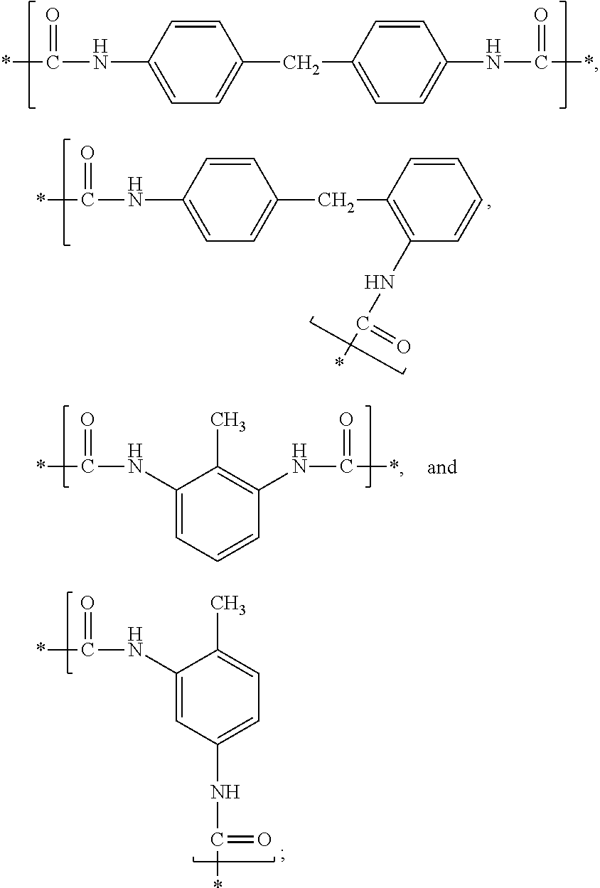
C1(CC2=CC=C(NC(*)=O)C=C2)=CC=C(NC(*)=O)C=C1.C1(CC2=C(NC(*)=O)C=CC=C2)=CC=C(NC(*)=O)C=C1.C1(NC(*)=O)=CC(NC(*)=O)=CC=C1C.C1(NC(*)=O)=CC=CC(NC(*)=O)=C1C
